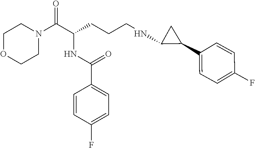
C1OCCN(C(C(CCCNC2C(C3=CC=C(F)C=C3)C2)NC(C2=CC=C(F)C=C2)=O)=O)C1
